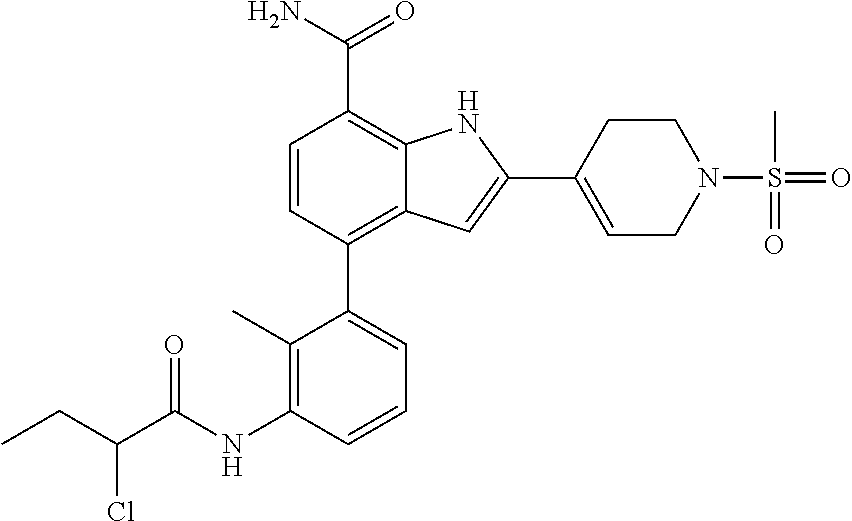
C1=CC(C2=CC=CC(NC(C(CC)Cl)=O)=C2C)=C2C(=C1C(N)=O)NC(C1=CCN(S(=O)(C)=O)CC1)=C2
